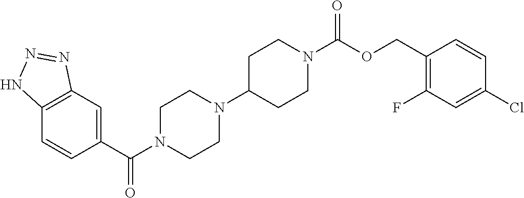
C1(C(N2CCN(C3CCN(C(OCC4=C(F)C=C(Cl)C=C4)=O)CC3)CC2)=O)=CC2=C(C=C1)NN=N2
